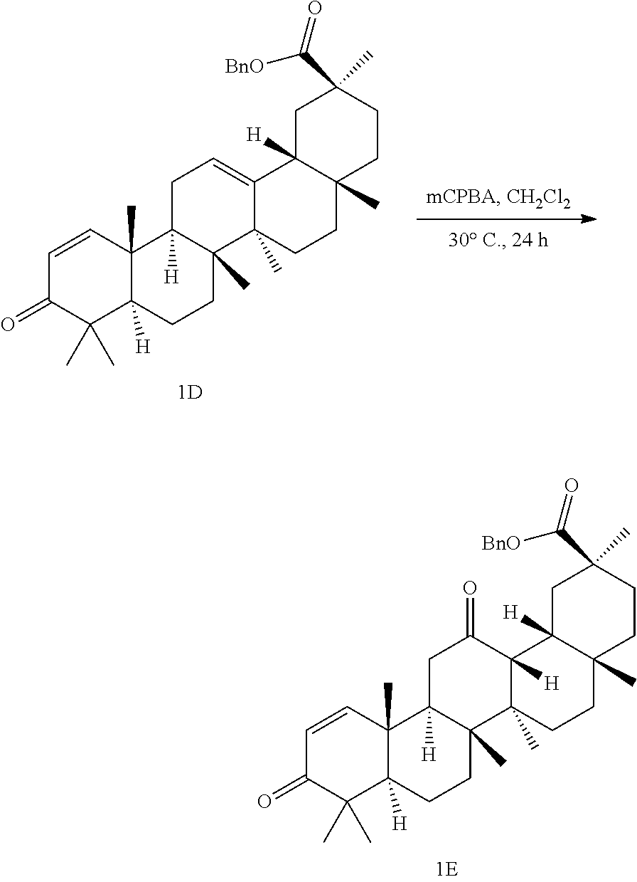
C1(=O)C(C)(C)C2([H])C(C)(C=C1)C1([H])C(C)(CC2)C2(C)CCC3(C)C([H])(CC(C(=O)[BnO])(C)CC3)C2([H])C(=O)C1.C1(=O)C(C)(C)C2([H])C(C)(C=C1)C1([H])C(C)(CC2)C2(C)CCC3(C)C([H])(CC(C(=O)[BnO])(C)CC3)C2=CC1
